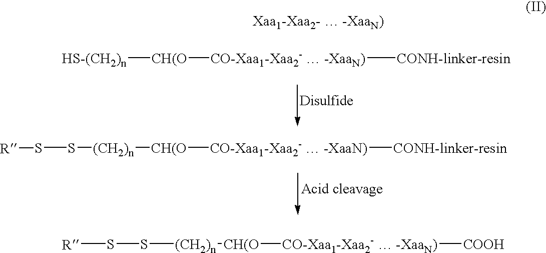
[HS-(CH2)n][CH(O][CO-Xaa1-Xaa2-  -XaaN)][CONH-linker-resin].[Xaa1-Xaa2-  -XaaN)].[R]SS[(CH2)n][CH(O][CO-Xaa1-Xaa2-  -XaaN)][CONH-linker-resin].[R]SS[(CH2)n][CH(O][CO-Xaa1-Xaa2-  -XaaN)][COOH]
